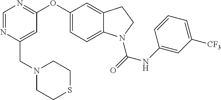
O(C1=CC=C2C(=C1)CCN2C(=O)NC1=CC([CF3])=CC=C1)C1=NC=NC(CN2CCSCC2)=C1
